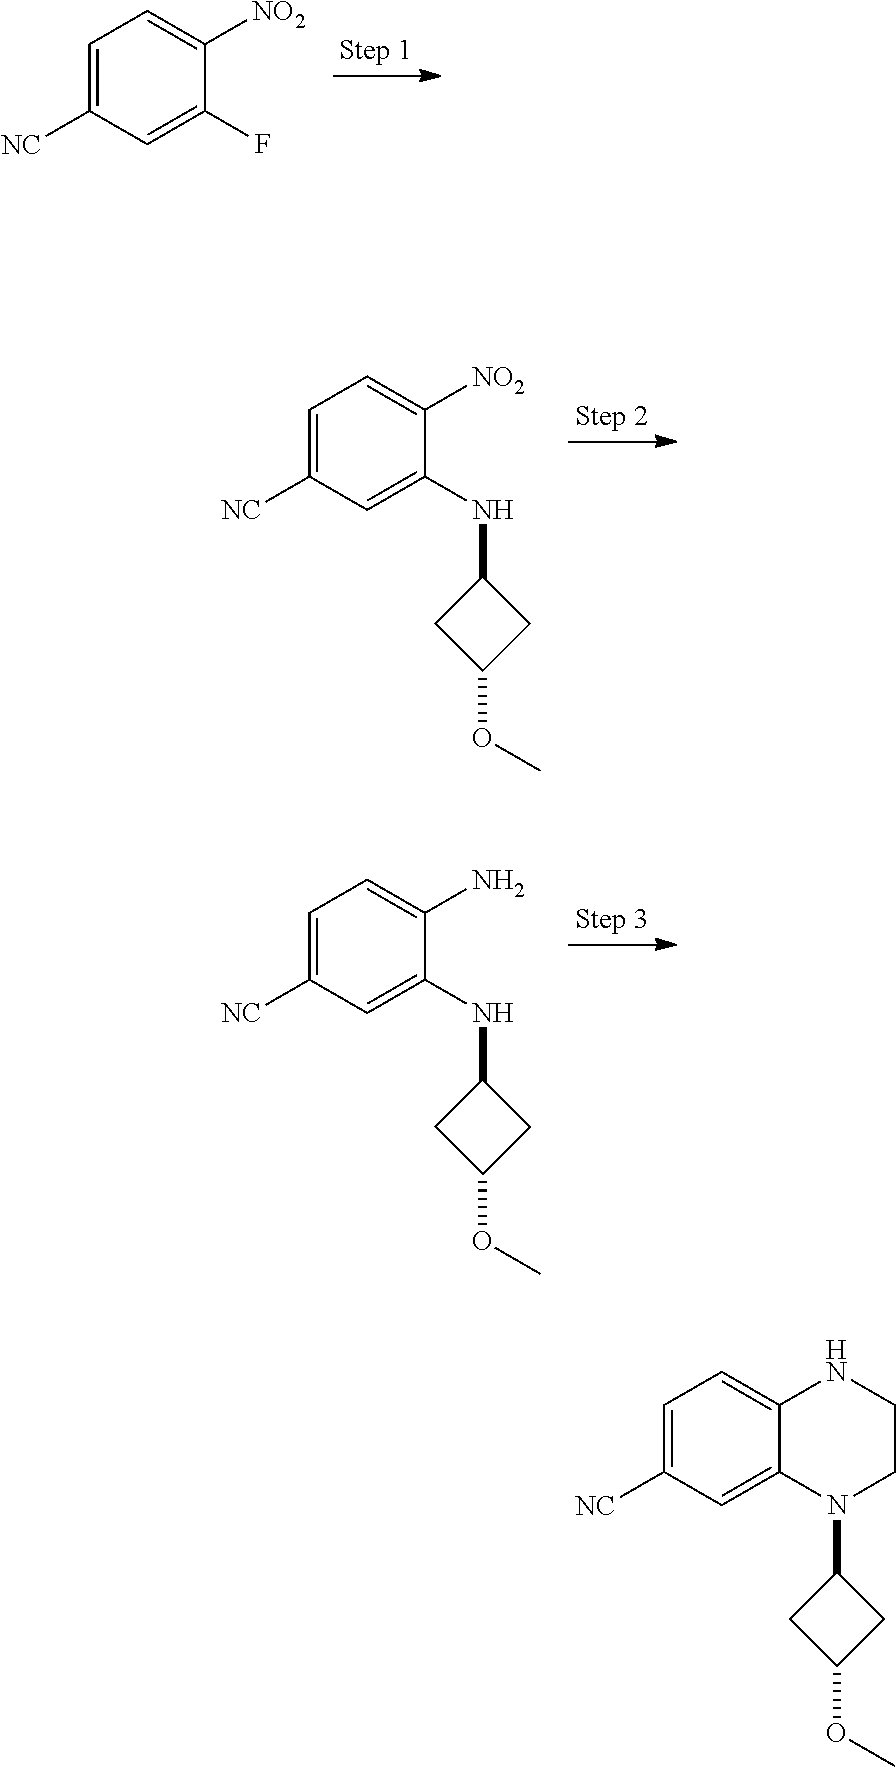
C1=C([NC])C=C(F)C([NO2])=C1.C1=C([NC])C=C(NC2CC(OC)C2)C([NO2])=C1.C1=C([NC])C=C(NC2CC(OC)C2)C(N)=C1.C1=C([NC])C=C2C(=C1)NCCN2C1CC(OC)C1
